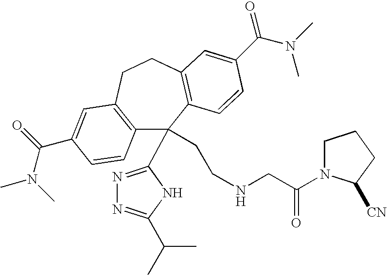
C12=C(CCC3=C(C1(CCNCC(=O)N1CCCC1[CN])C1=NN=C(C(C)C)N1)C=CC(C(=O)N(C)C)=C3)C=C(C(N(C)C)=O)C=C2
